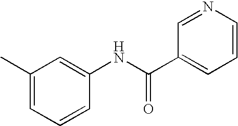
C1=CC(NC(C2=CC=CN=C2)=O)=CC(C)=C1
